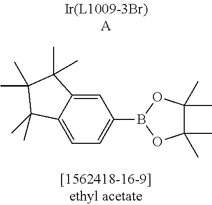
C1=C2C(=CC(B3OC(C)(C)C(C)(C)O3)=C1)C(C)(C)C(C)(C)C2(C)C
